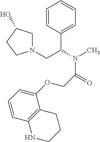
C1=CC(C(N(C)C(=O)COC2=CC=CC3=C2CCCN3)CN2CC(O)CC2)=CC=C1
